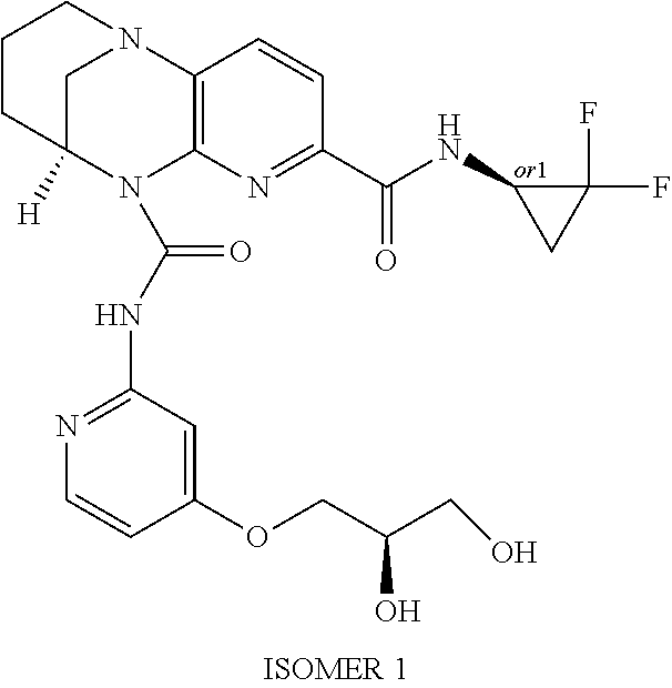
C1CC2([H])CN(C1)C1=C(N2C(NC2=NC=CC(OCC(CO)O)=C2)=O)N=C(C(=O)NC2CC2(F)F)C=C1
